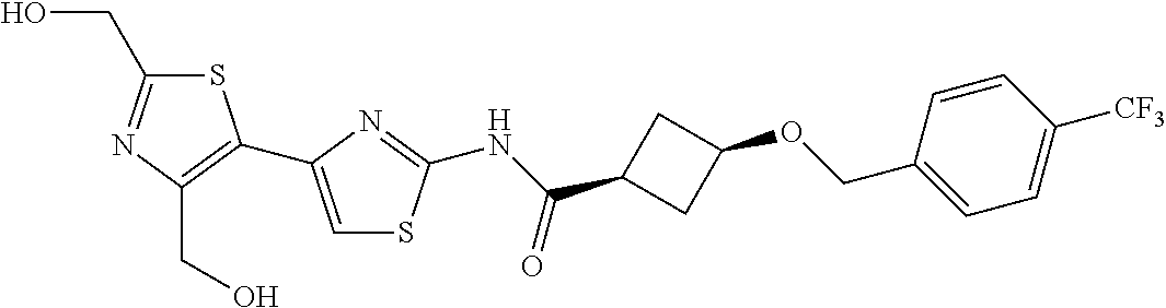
S1C(CO)=NC(CO)=C1C1=CSC(NC(C2CC(OCC3=CC=C([CF3])C=C3)C2)=O)=N1
